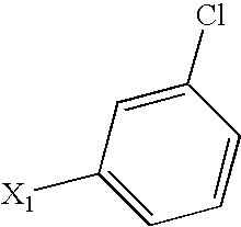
C1([X1])=CC=CC(Cl)=C1
